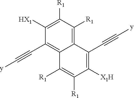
C1([HX1])=C([R1])C([R1])=C2C(=C1C#C[y])C([R1])=C([R1])C([X1H])=C2C#C[y]
